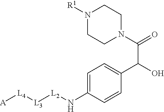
C1=C(N[L2][L3][L4][A])C=CC(C(O)C(=O)N2CCN([R1])CC2)=C1
